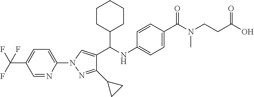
C1(N2N=C(C3CC3)C(C(C3CCCCC3)NC3=CC=C(C(=O)N(CCC(=O)O)C)C=C3)=C2)=CC=C(C(F)(F)F)C=N1
